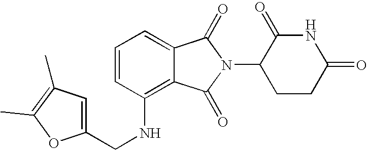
N(C1=C2C(=CC=C1)C(=O)N(C1CCC(=O)NC1=O)C2=O)CC1=CC(C)=C(C)O1
